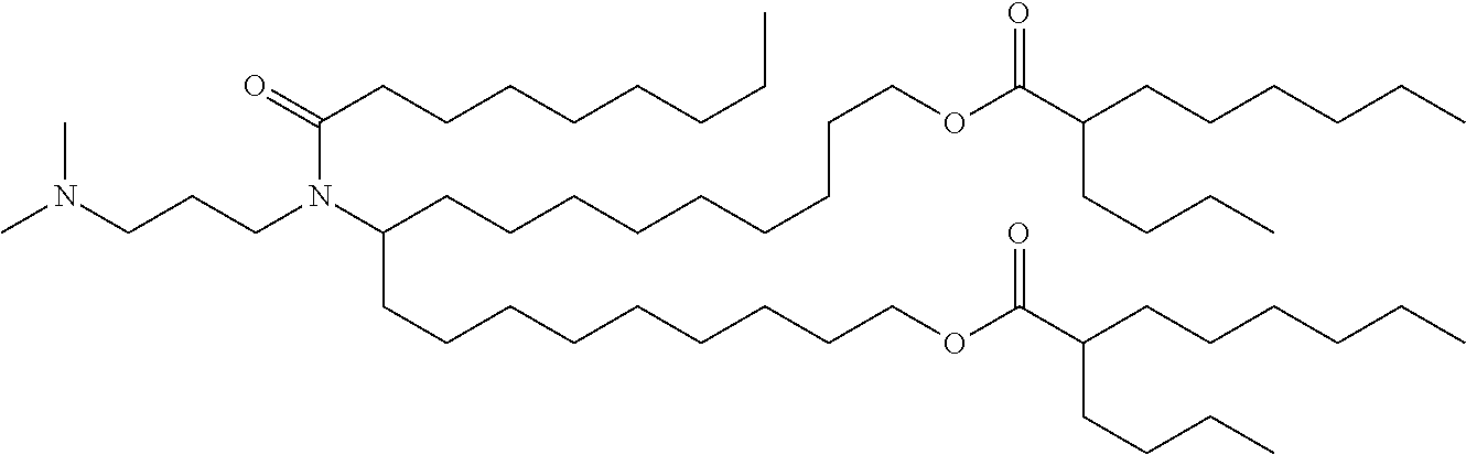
N(CCCN(C(CCCCCCCCCOC(C(CCCCCC)CCCC)=O)CCCCCCCCCOC(C(CCCCCC)CCCC)=O)C(=O)CCCCCCCC)(C)C
